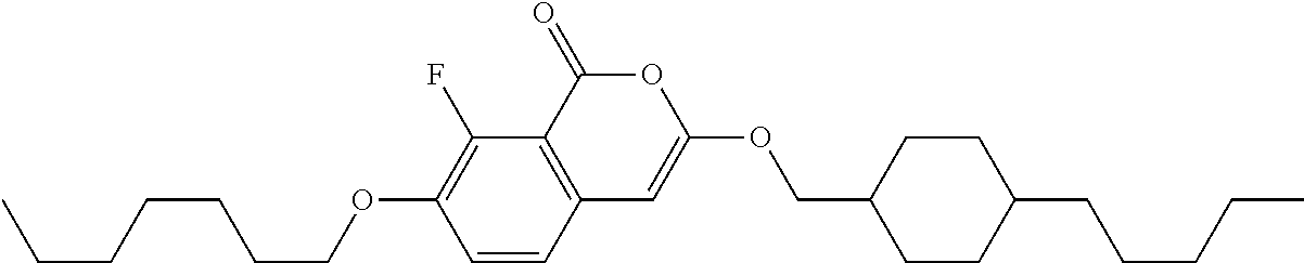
C1=CC2=C(C(F)=C1OCCCCCCC)C(=O)OC(OCC1CCC(CCCCC)CC1)=C2
